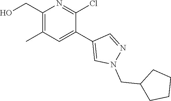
C1(CO)=C(C)C=C(C2=CN(CC3CCCC3)N=C2)C(Cl)=N1
